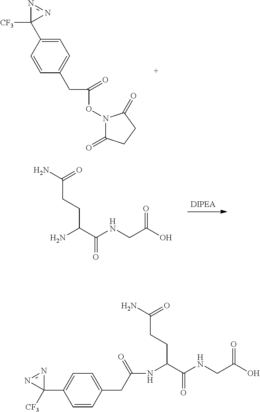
C1=C(C2([CF3])N=N2)C=CC(CC(ON2C(=O)CCC2=O)=O)=C1.NC(C(NCC(O)=O)=O)CCC(N)=O.N(C(C(NCC(O)=O)=O)CCC(N)=O)C(=O)CC1=CC=C(C2([CF3])N=N2)C=C1
